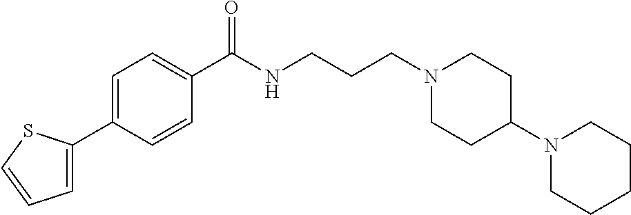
C1(C(NCCCN2CCC(N3CCCCC3)CC2)=O)=CC=C(C2=CC=CS2)C=C1
